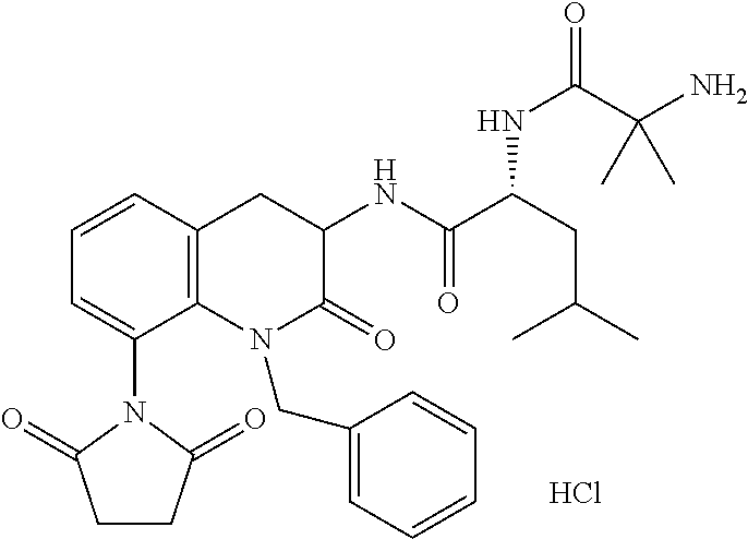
C1=CC2=C(C(N3C(=O)CCC3=O)=C1)N(CC1=CC=CC=C1)C(=O)C(NC(C(CC(C)C)NC(C(N)(C)C)=O)=O)C2.Cl
